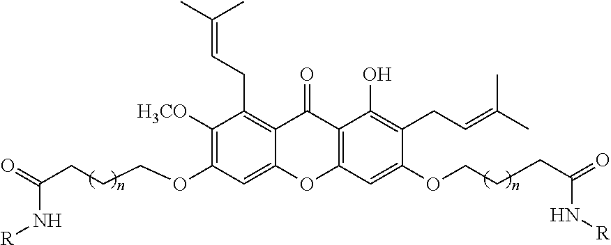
C1([H3CO])=C(OCCCC(=O)N[R])C=C2C(=C1CC=C(C)C)C(=O)C1=C(O2)C=C(OCCCC(=O)N[R])C(CC=C(C)C)=C1O
